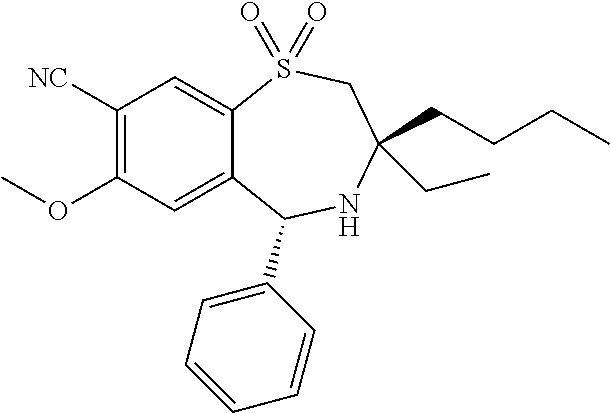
COC1=C([NC])C=C2C(=C1)C(C1=CC=CC=C1)NC(CCCC)(CC)CS2(=O)=O
